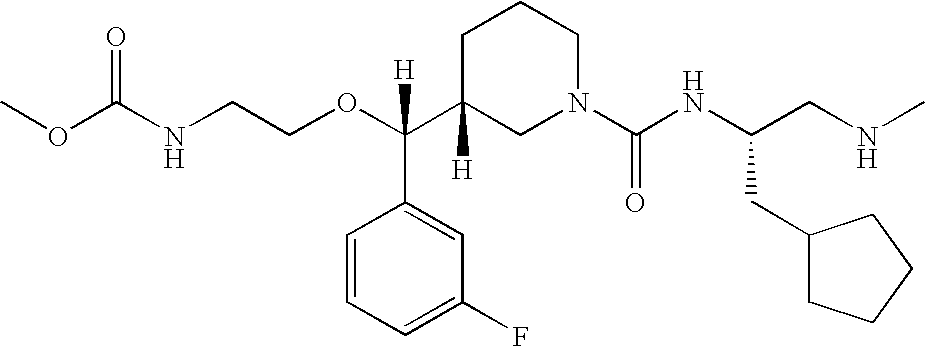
O(C(C1([H])CN(C(NC(CC2CCCC2)CNC)=O)CCC1)(C1=CC(F)=CC=C1)[H])CCNC(OC)=O
